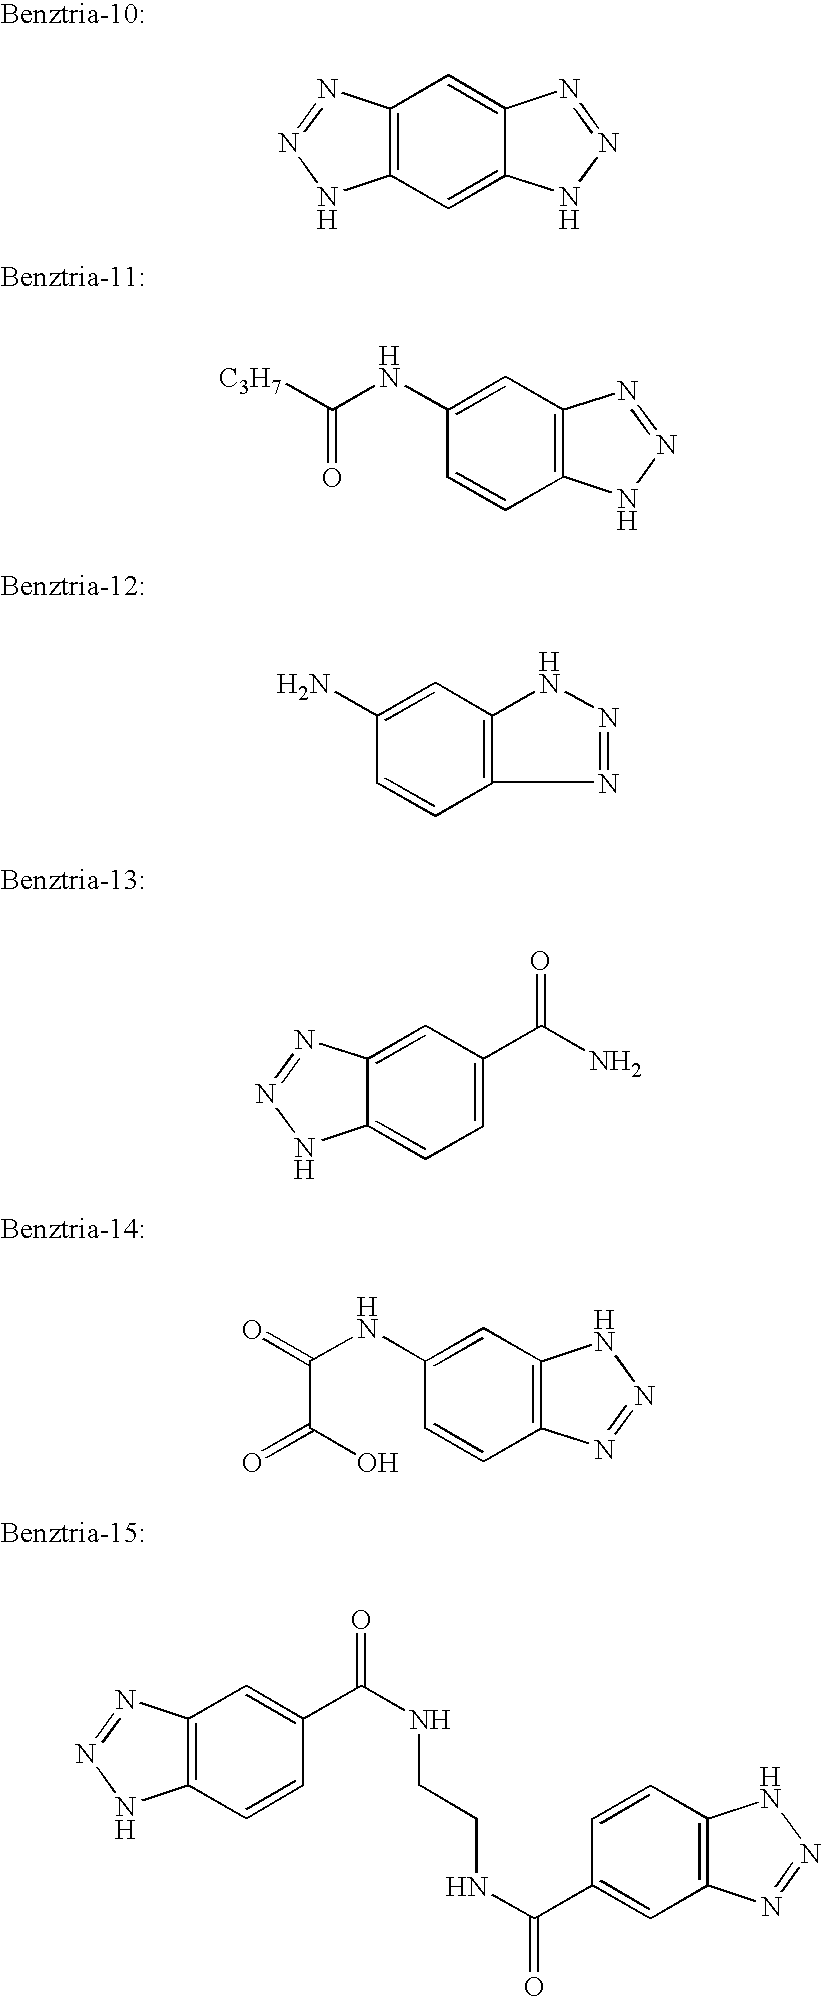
C12=C(C=C3C(=C1)N=NN3)NN=N2.C1(NC(=O)[C3H7])=CC2=C(C=C1)NN=N2.C1=C(N)C=CC2=C1NN=N2.C12=CC=C(C(N)=O)C=C1N=NN2.C12=C(C=C(NC(=O)C(=O)O)C=C1)NN=N2.C12=C(C=CC(C(NCCNC(=O)C3=CC4=C(C=C3)NN=N4)=O)=C1)NN=N2
